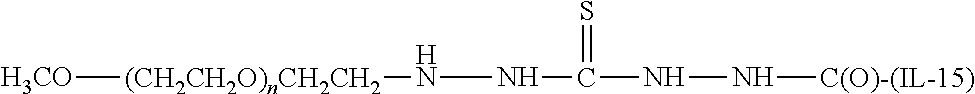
[H3CO][(CH2CH2O)nCH2CH2]NNC(=S)NN[C(O)-(IL-15)]
